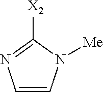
C1([X2])=NC=CN1[Me]
